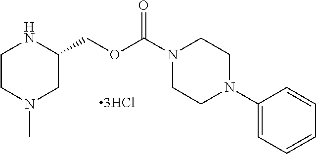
C(C1NCCN(C)C1)OC(N1CCN(C2=CC=CC=C2)CC1)=O
